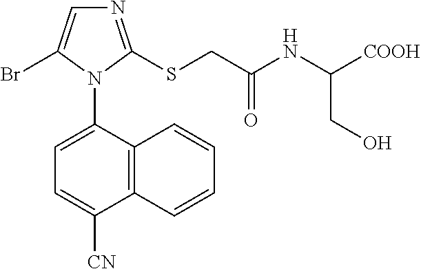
C12=C(C(N3C(Br)=CN=C3SCC(NC([COOH])CO)=O)=CC=C1[CN])C=CC=C2
